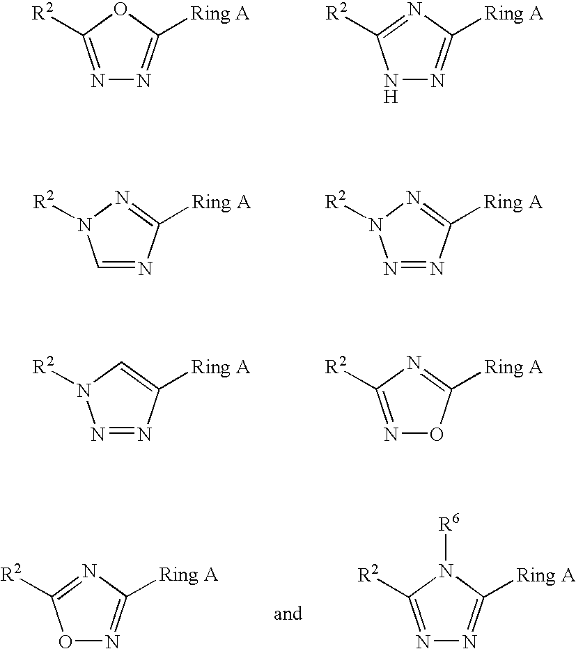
N1=C([R2])OC([Ring A])=N1.N1N=C([Ring A])N=C1[R2].C1=NC([Ring A])=NN1[R2].N1=NC([Ring A])=NN1[R2].N1=NC([Ring A])=CN1[R2].N1=C([R2])N=C([Ring A])O1.O1N=C([Ring A])N=C1[R2].N1=C([R2])N([R6])C([Ring A])=N1
